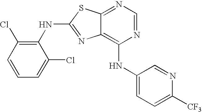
N1=CN=C2C(=C1NC1=CC=C([CF3])N=C1)N=C(NC1=C(Cl)C=CC=C1Cl)S2
